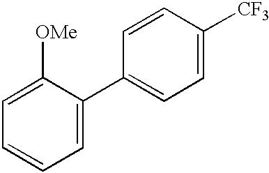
C1=C([CF3])C=CC(C2=CC=CC=C2[OMe])=C1
